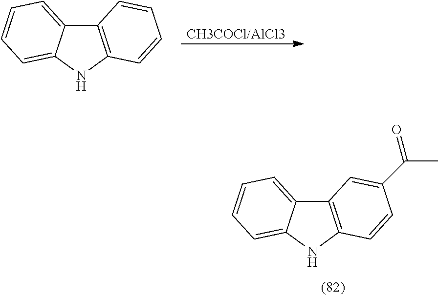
C12=C(NC3=CC=CC=C13)C=CC=C2.C12=C(NC3=CC=CC=C13)C=CC(C(=O)C)=C2
